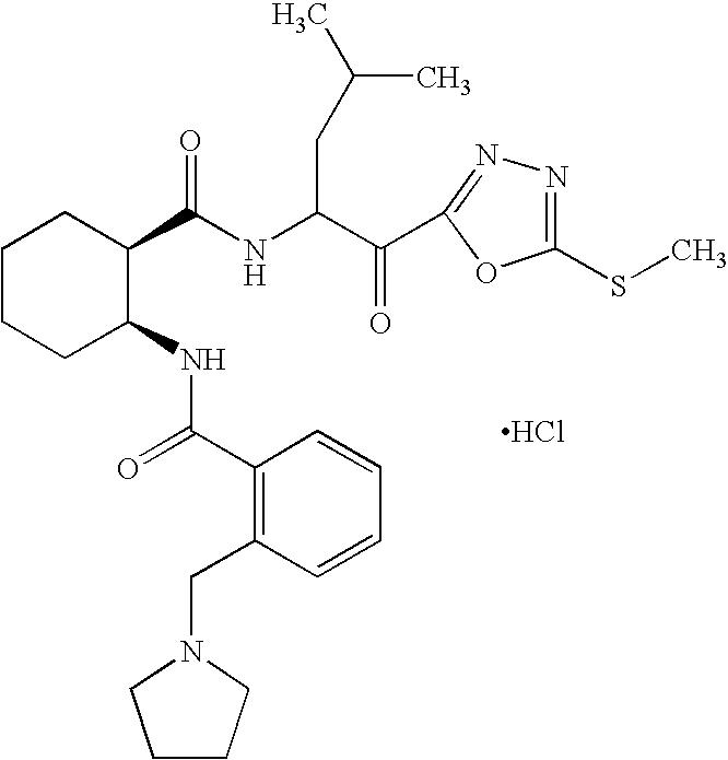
C1CCC(NC(C2=C(CN3CCCC3)C=CC=C2)=O)C(C(NC(C(=O)C2=NN=C(SC)O2)CC(C)C)=O)C1.Cl
